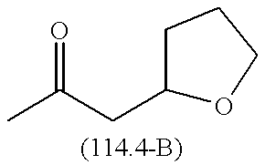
O=C(C)CC1OCCC1
